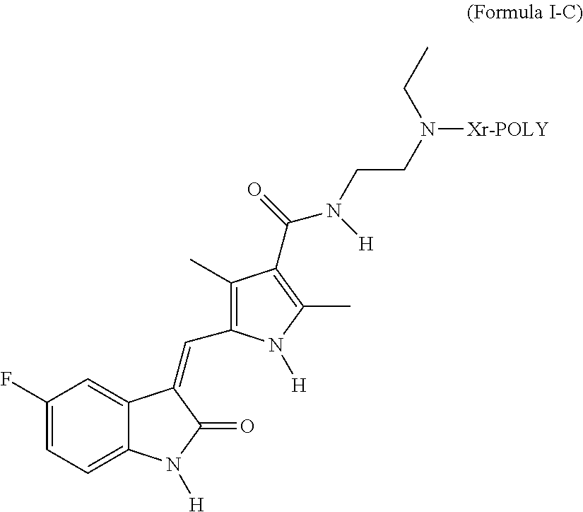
C1(F)=CC=C2C(=C1)C(=CC1=C(C)C(C(N([H])CCN(CC)[Xr-POLY])=O)=C(C)N1[H])C(=O)N2[H]
